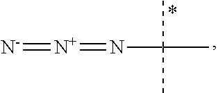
[N+](=NC(C)(C)C)=[N-]
